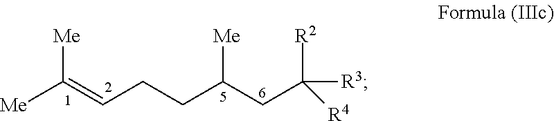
C(=CCCC(CC([R2])([R3])[R4])[Me])([Me])[Me]
